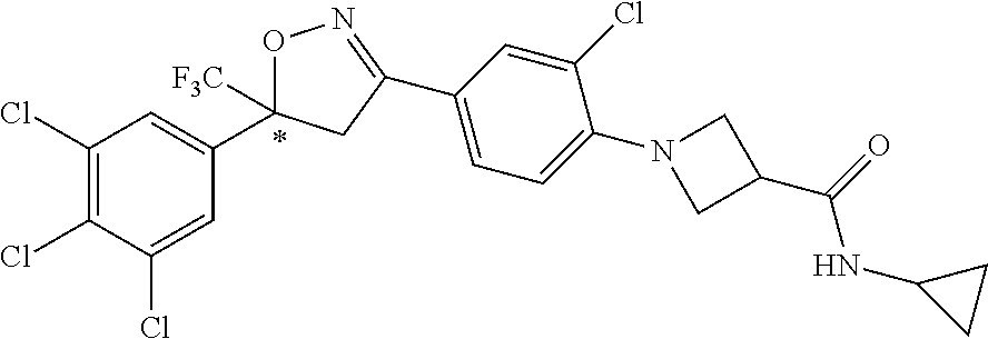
C1(Cl)=C(Cl)C(Cl)=CC(C2([F3C])ON=C(C3=CC=C(N4CC(C(=O)NC5CC5)C4)C(Cl)=C3)C2)=C1
